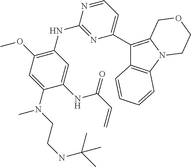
C12=C(C=CC=C1)C(C1=CC=NC(NC3=C(OC)C=C(N(CCNC(C)(C)C)C)C(NC(C=C)=O)=C3)=N1)=C1N2CCOC1
